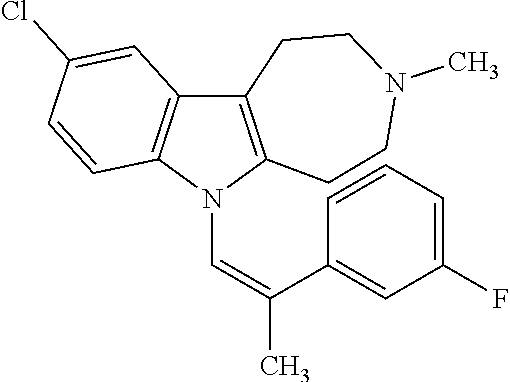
C12=C(N(C=C(C3=CC(F)=CC=C3)C)C3=C1C=C(Cl)C=C3)CCN(C)CC2
